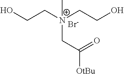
OCC[N+](CCO)(C)CC(=O)[OtBu].[Br-]
